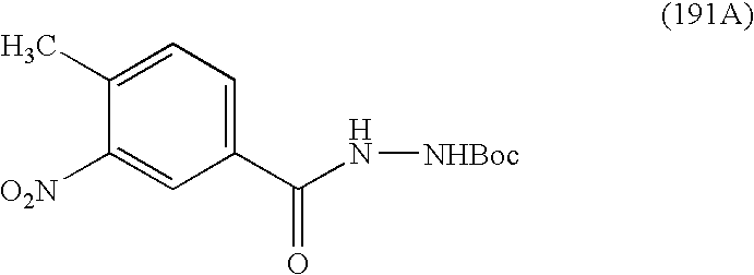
C1([O2N])=CC(C(N[NHBoc])=O)=CC=C1C
